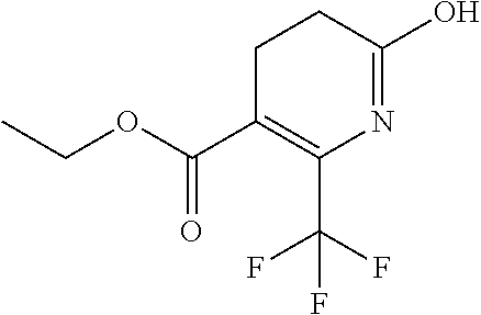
C1C(C(=O)OCC)=C(C(F)(F)F)N=C(O)C1
